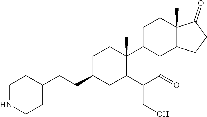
C1C(CCC2CCNCC2)CC2C(C)(C1)C1C(C(=O)C2CO)C2C(C)(CC1)C(=O)CC2
